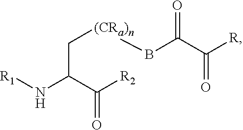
C(N[R1])(C([R2])=O)C[(CRa)n]BC(=O)C([R])=O
